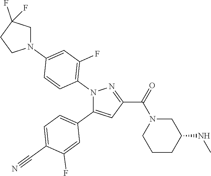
C1=C(C#N)C(F)=CC(C2=CC(C(=O)N3CCCC(NC)C3)=NN2C2=C(F)C=C(N3CC(F)(F)CC3)C=C2)=C1
